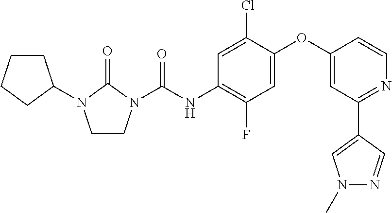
C1=C(Cl)C(OC2=CC(C3=CN(C)N=C3)=NC=C2)=CC(F)=C1NC(=O)N1CCN(C2CCCC2)C1=O
